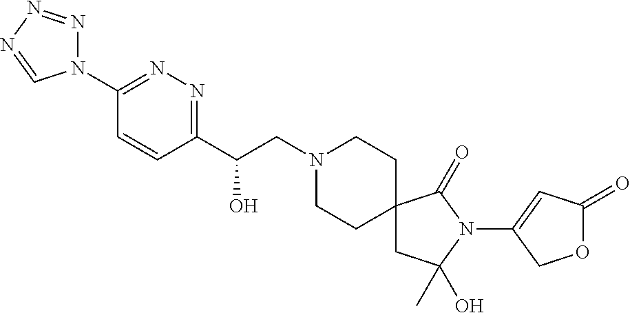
C1(C(CN2CCC3(CC2)CC(C)(O)N(C2=CC(=O)OC2)C3=O)O)=NN=C(N2N=NN=C2)C=C1
